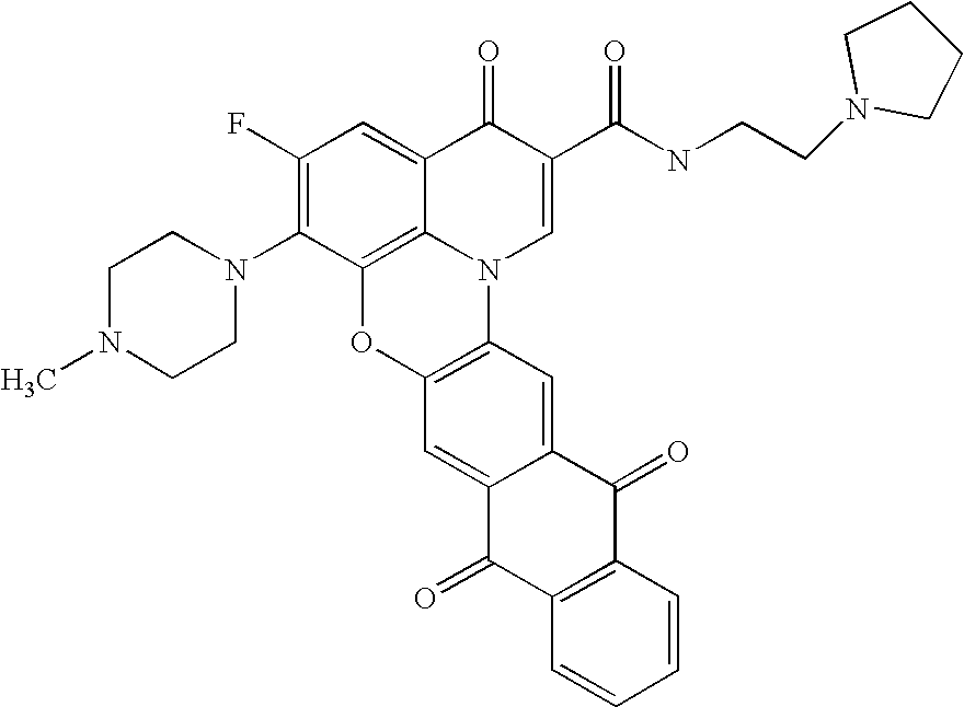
C1(F)=C(N2CCN(C)CC2)C2=C3C(=C1)C(=O)C(C(NCCN1CCCC1)=O)=CN3C1=C(O2)C=C2C(=C1)C(=O)C1=C(C2=O)C=CC=C1
